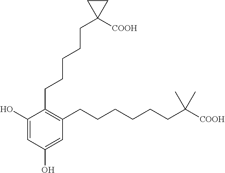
C1(O)=CC(O)=CC(CCCCCCC([COOH])(C)C)=C1CCCCCC1([COOH])CC1
